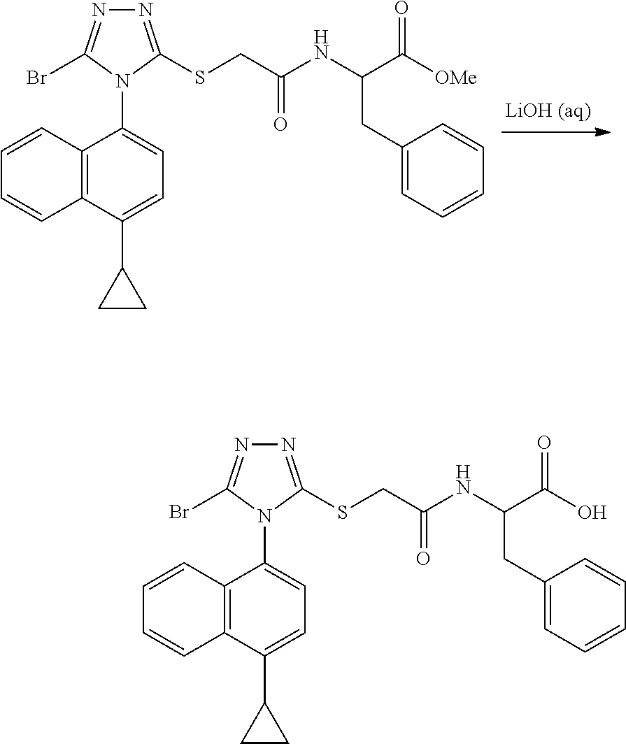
C12=C(C(C3CC3)=CC=C1N1C(Br)=NN=C1SCC(NC(C([OMe])=O)CC1=CC=CC=C1)=O)C=CC=C2.C12=C(C(C3CC3)=CC=C1N1C(Br)=NN=C1SCC(NC(C(O)=O)CC1=CC=CC=C1)=O)C=CC=C2
